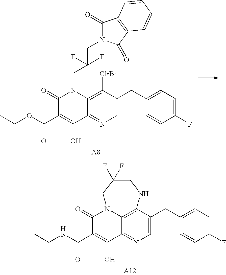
CCOC(C1=C(O)C2=NC=C(CC3=CC=C(F)C=C3)C([ClBr])=C2N(CC(CN2C(=O)C3=C(C2=O)C=CC=C3)(F)F)C1=O)=O.C12=NC=C(CC3=CC=C(F)C=C3)C3=C1N(C(=O)C(C(NCC)=O)=C2O)CC(F)(F)CN3
